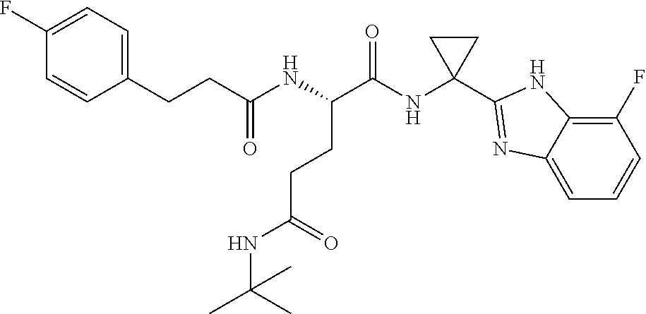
C(NC(C(NC1(C2=NC3=CC=CC(F)=C3N2)CC1)=O)CCC(NC(C)(C)C)=O)(CCC1=CC=C(F)C=C1)=O
